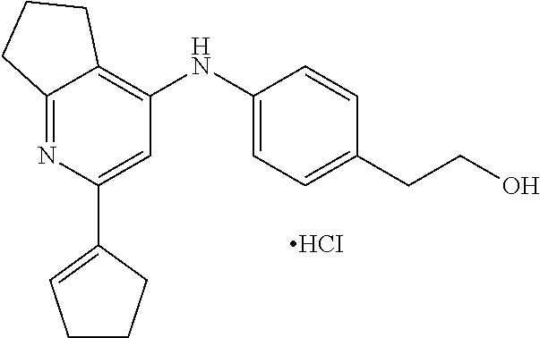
C12=NC(C3=CCCC3)=CC(NC3=CC=C(CCO)C=C3)=C1CCC2.[HCI]
